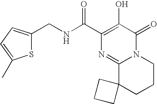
S1C(CNC(C2=C(O)C(=O)N3C(=N2)C2(CCC3)CCC2)=O)=CC=C1C
